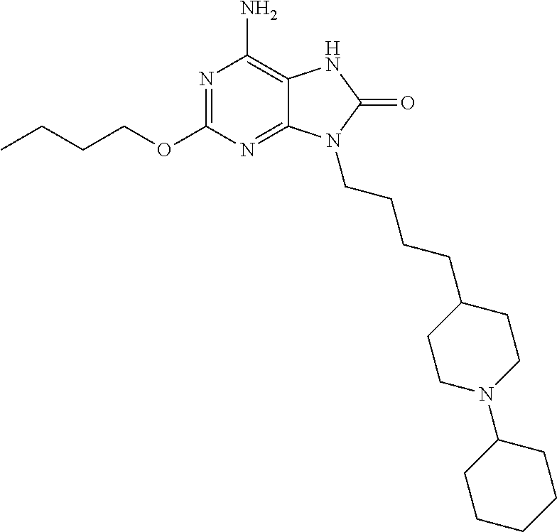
N1=C(OCCCC)N=C2C(=C1N)NC(=O)N2CCCCC1CCN(C2CCCCC2)CC1
